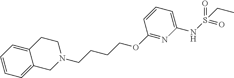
C1N(CCCCOC2=NC(NS(=O)(=O)CC)=CC=C2)CCC2=CC=CC=C12
